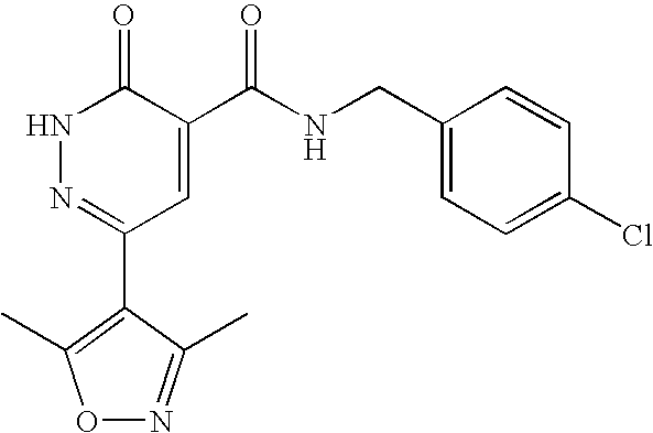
C1(C2=NNC(=O)C(C(NCC3=CC=C(Cl)C=C3)=O)=C2)=C(C)ON=C1C
